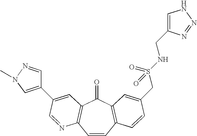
C1=CC2=C(C(=O)C3=C1N=CC(C1=CN(C)N=C1)=C3)C=C(CS(NCC1=CNN=N1)(=O)=O)C=C2
